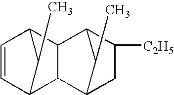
C1=CC2C(C)C1C1C3CC([C2H5])C(C21)C3C
